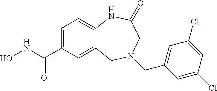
C12=CC(C(NO)=O)=CC=C1NC(=O)CN(CC1=CC(Cl)=CC(Cl)=C1)C2
